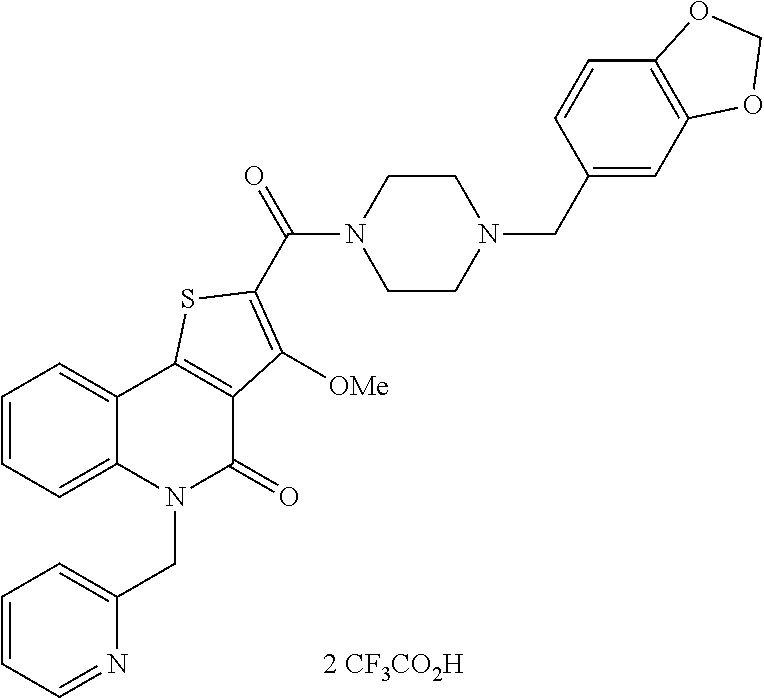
C12=CC=CC=C1N(CC1=CC=CC=N1)C(=O)C1=C2SC(C(=O)N2CCN(CC3=CC4=C(C=C3)OCO4)CC2)=C1[OMe]
